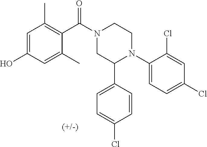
C1(N2CCN(C(=O)C3=C(C)C=C(O)C=C3C)CC2C2=CC=C(Cl)C=C2)=CC=C(Cl)C=C1Cl
